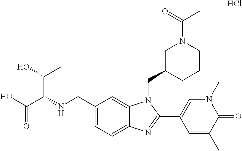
C1(CNC(C(O)=O)C(C)O)=CC=C2C(=C1)N(CC1CCCN(C(=O)C)C1)C(C1=CN(C)C(=O)C(C)=C1)=N2.Cl
